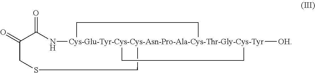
C1(=O)CSC[Cys-Glu-Tyr-Cys-Cys-Asn-Pro-Ala-Cys-Thr-Gly-Cys-Tyr]23([OH])(NC1=O)(CC2)CC3
